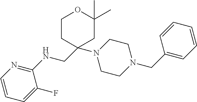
C1=CC=C(F)C(NCC2(N3CCN(CC4=CC=CC=C4)CC3)CCOC(C)(C)C2)=N1
